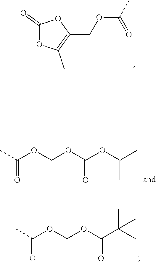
C1(=O)OC(C)=C(COC(=O)C)O1.CC(OCOC(OC(C)C)=O)=O.CC(OCOC(C(C)(C)C)=O)=O
